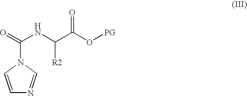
C1=CN(C(=O)NC(C(O[PG])=O)[R2])C=N1
